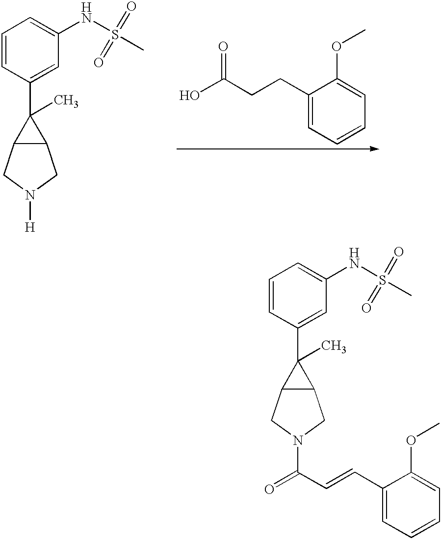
OC(CCC1=CC=CC=C1OC)=O.C1=CC(C2(C)C3C2CN([H])C3)=CC(NS(=O)(C)=O)=C1.C1=CC(C2(C)C3C2CN(C(=O)C=CC2=CC=CC=C2OC)C3)=CC(NS(=O)(C)=O)=C1
